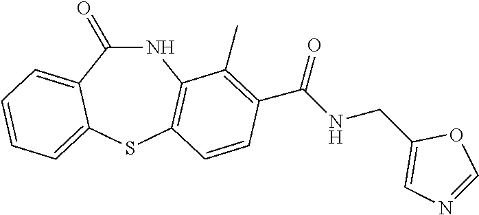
N1C(=O)C2=CC=CC=C2SC2=C1C(C)=C(C(NCC1=CN=CO1)=O)C=C2
